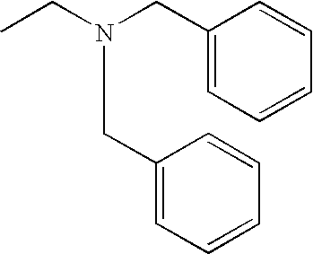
CCN(CC1=CC=CC=C1)CC1=CC=CC=C1
